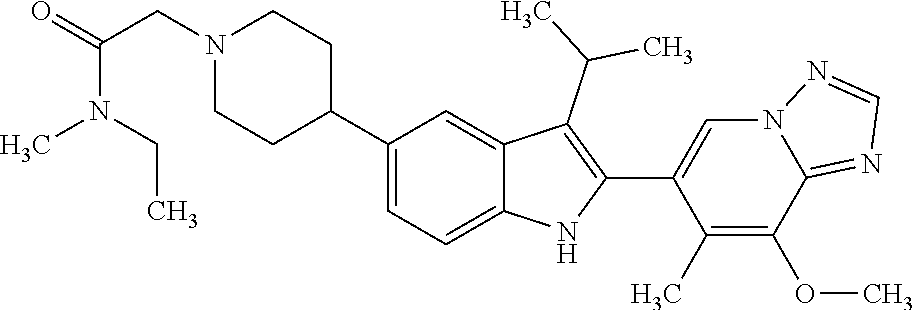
C1(C2CCN(CC(=O)N(CC)C)CC2)=CC=C2C(=C1)C(C(C)C)=C(C1=CN3C(=NC=N3)C(OC)=C1C)N2
